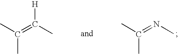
CC(=NC)C.CC(=C(C)[H])C
